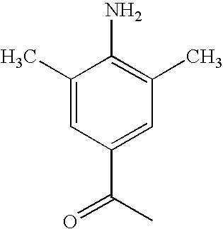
C1(C)=CC(C(C)=O)=CC(C)=C1N
